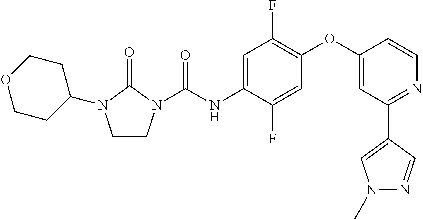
C1CN(C(NC2=CC(F)=C(OC3=CC(C4=CN(C)N=C4)=NC=C3)C=C2F)=O)C(=O)N1C1CCOCC1
